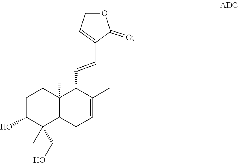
C1C(O)C(C)(CO)C2C(C)(C1)C(C=CC1=CCOC1=O)C(C)=CC2
